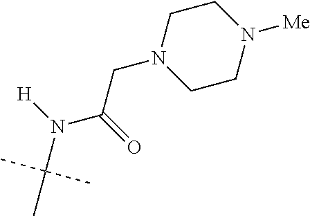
N1(CC(N([H])C(C)(C)C)=O)CCN([Me])CC1
